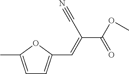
C(C(=CC1=CC=C(C)O1)C#N)(=O)OC
